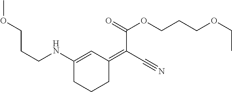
C(CNC1=CC(=C(C#N)C(=O)OCCCOCC)CCC1)COC
